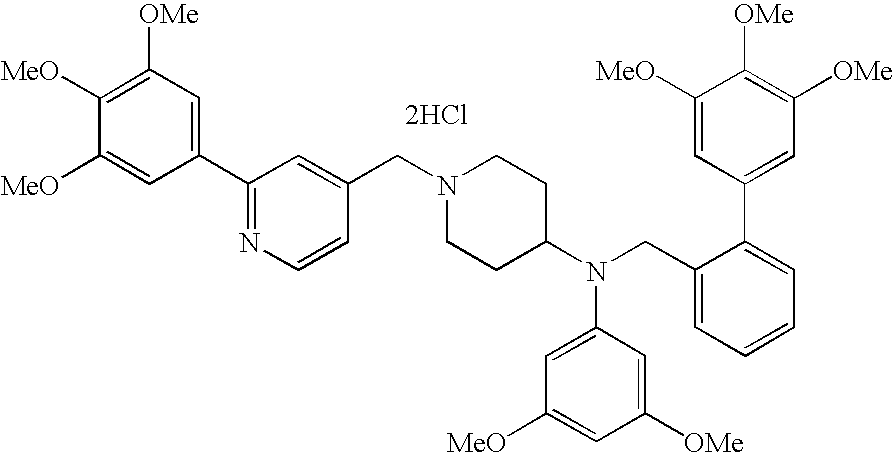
C1(C2=NC=CC(CN3CCC(N(CC4=CC=CC=C4C4=CC([OMe])=C([OMe])C([MeO])=C4)C4=CC([MeO])=CC([OMe])=C4)CC3)=C2)=CC([OMe])=C([MeO])C([MeO])=C1.[2HCl]
